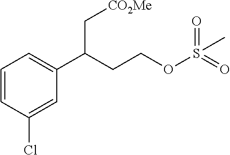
C1=CC(Cl)=CC(C(CCOS(=O)(C)=O)C[CO2Me])=C1
